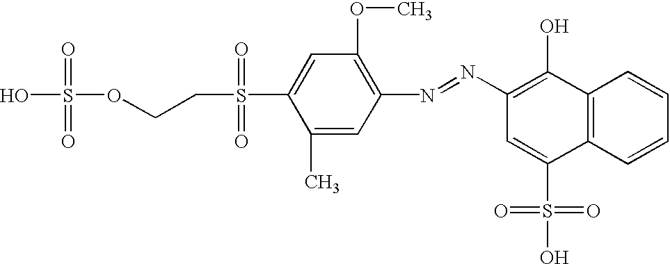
C1(N=NC2=C(O)C3=C(C(S(O)(=O)=O)=C2)C=CC=C3)=C(OC)C=C(S(CCOS(O)(=O)=O)(=O)=O)C(C)=C1
